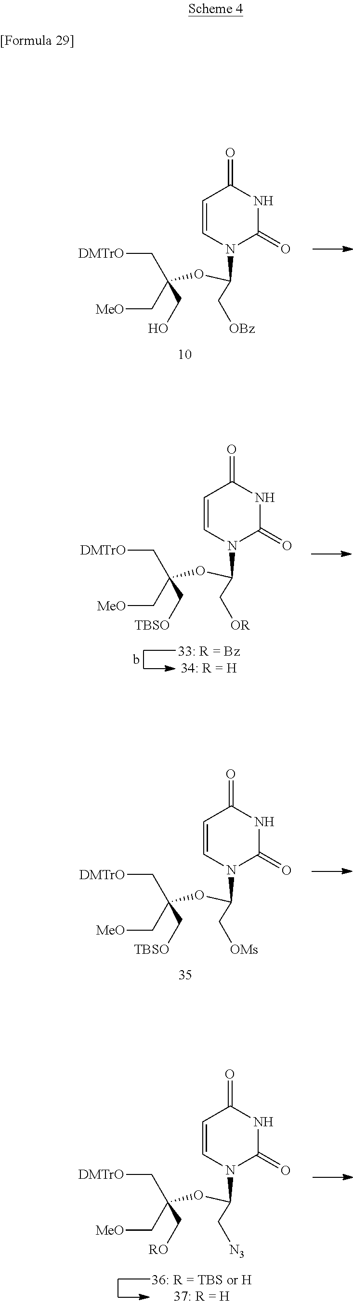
C([DMTrO])C(C[MeO])(CO)OC(N1C(=O)NC(=O)C=C1)C[OBz].C([DMTrO])C(C[MeO])(C[TBSO])OC(N1C(=O)NC(=O)C=C1)C[OR].C([DMTrO])C(C[MeO])(C[TBSO])OC(N1C(=O)NC(=O)C=C1)C[OMs].C([DMTrO])C(C[MeO])(C[RO])OC(N1C(=O)NC(=O)C=C1)C[N3]
